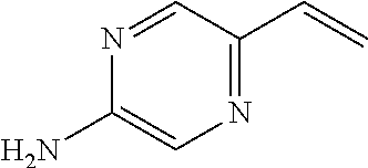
N1=C(C=C)C=NC(N)=C1
